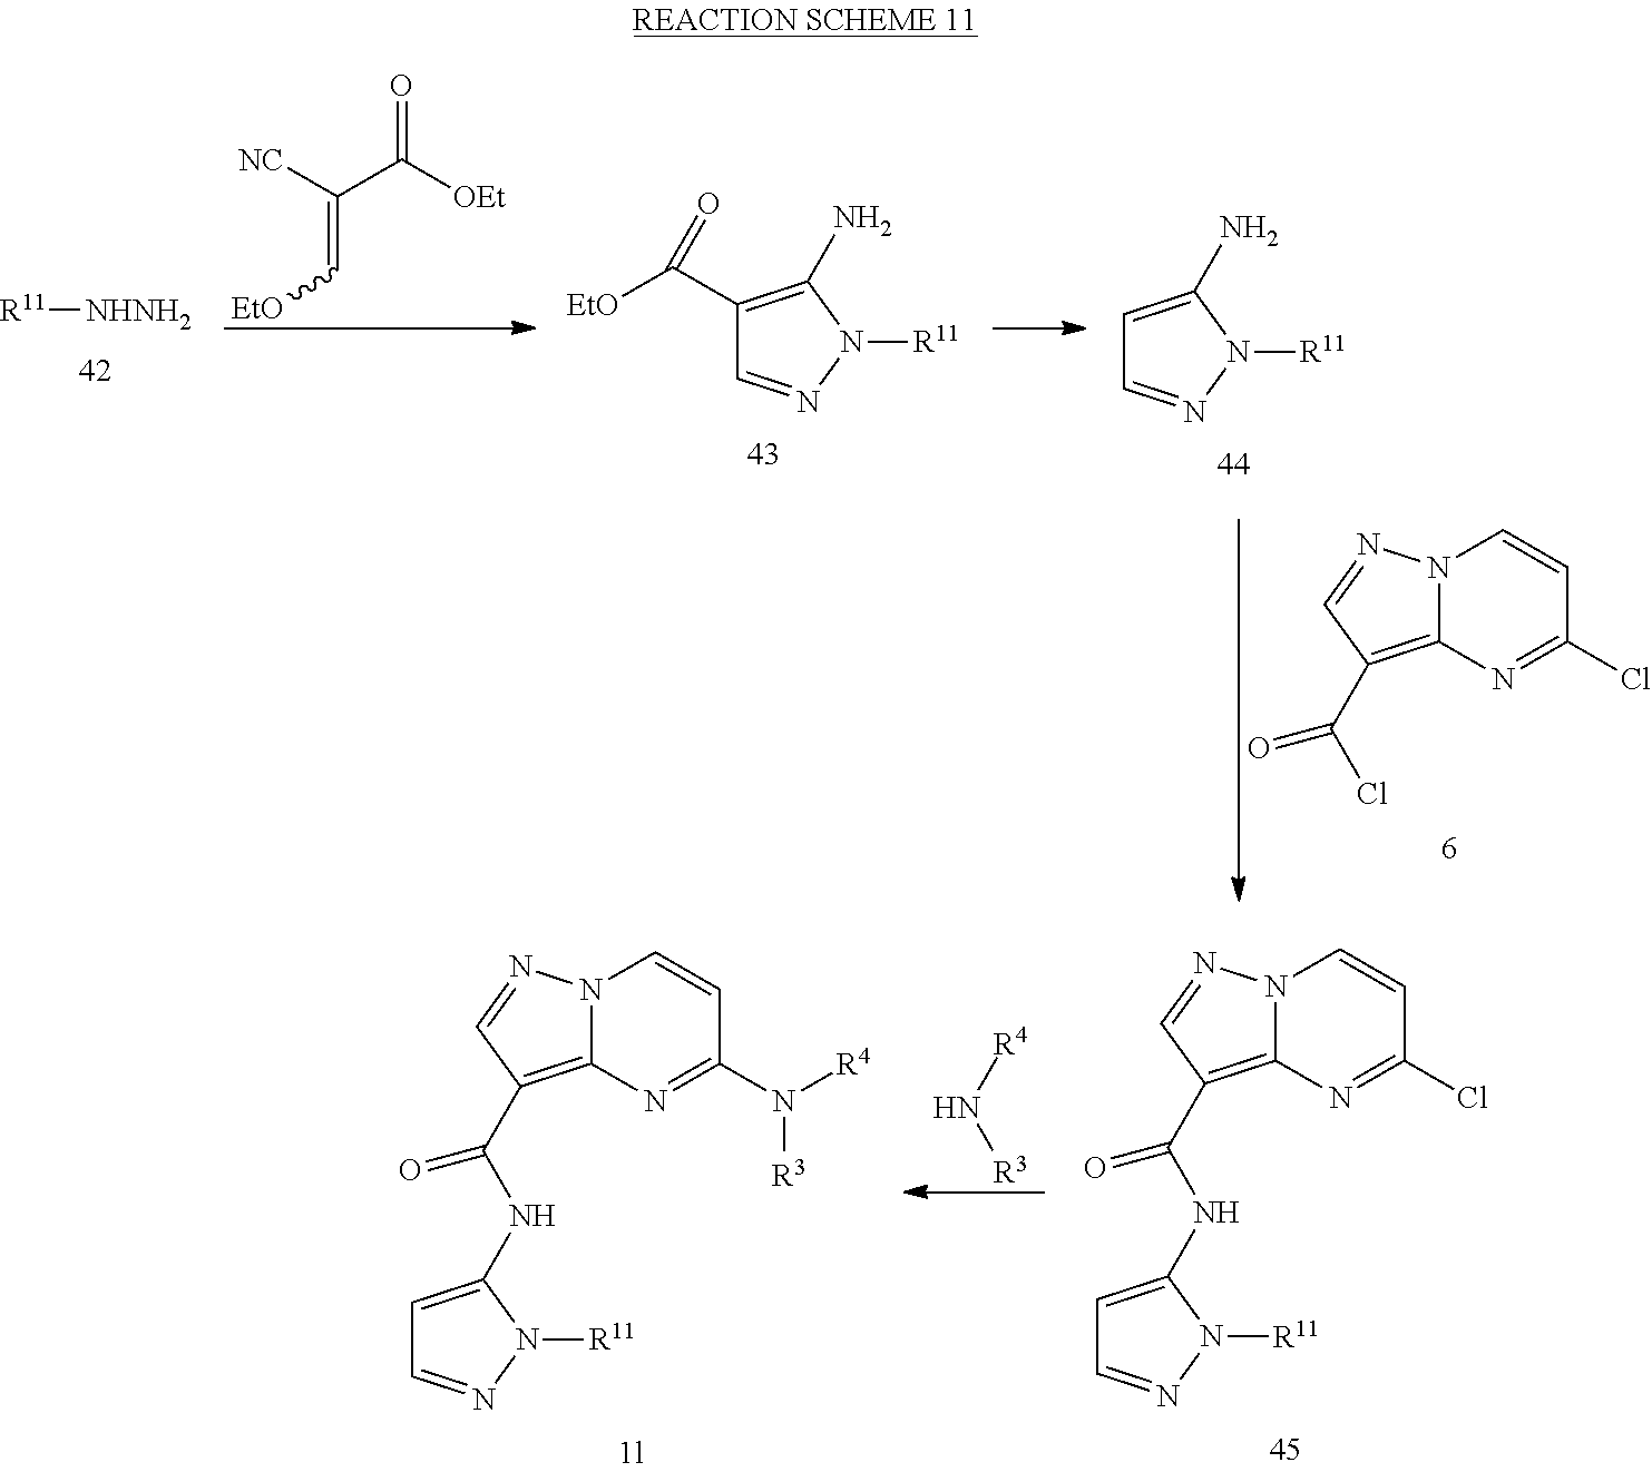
[R11][NHNH2].C(=C[EtO])([NC])C([OEt])=O.C1(C(=O)[EtO])=C(N)N([R11])N=C1.C1=C(N)N([R11])N=C1.N12C(=C(C(Cl)=O)C=N1)N=C(Cl)C=C2.[R4]N[R3].N12C(=C(C(NC3=CC=NN3[R11])=O)C=N1)N=C(N([R4])[R3])C=C2.N12C(=C(C(NC3=CC=NN3[R11])=O)C=N1)N=C(Cl)C=C2
